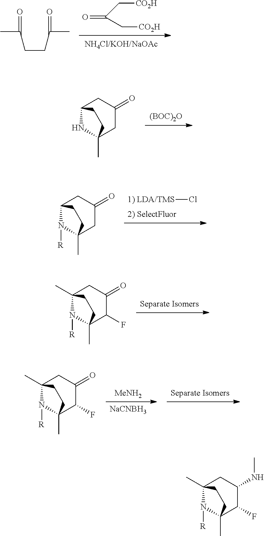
O=C(C[CO2H])C[CO2H].C(CC(=O)C)C(=O)C.C1C2NC(C)(CC1=O)CC2.[(BOC)2O].C1C2N([R])C(C)(CC1=O)CC2.[1) LDA/TMS]Cl.C1C2(C)N([R])C(C)(C(F)C1=O)CC2.[Separate Isomers].C1C2(C)N([R])C(C)(C(F)C1=O)CC2.[MeNH2].[NaCNBH3].[Separate Isomers].C1C2(C)N([R])C(C)(C(F)C1NC)CC2
